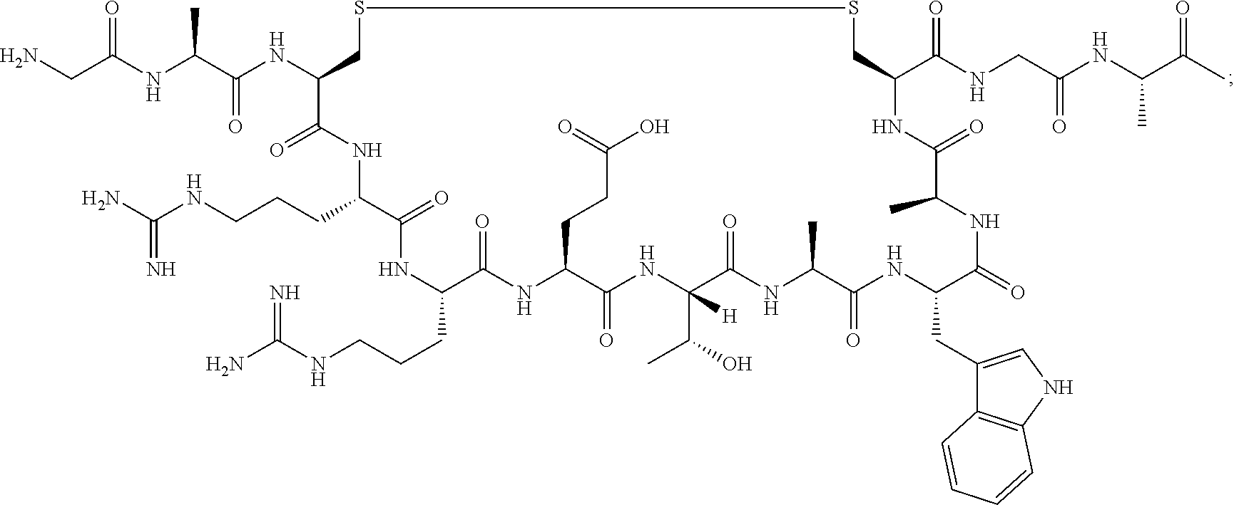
NCC(NC(C(NC1CSSCC(C(NCC(NC(C(C)=O)C)=O)=O)NC(=O)C(C)NC(=O)C(CC2=CNC3=C2C=CC=C3)NC(=O)C(C)NC(=O)C(C(O)C)([H])NC(=O)C(CCC(O)=O)NC(=O)C(CCCNC(N)=N)NC(=O)C(CCCNC(N)=N)NC1=O)=O)C)=O
